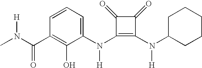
CN(C(C1=C(O)C(N(C2=C(N(C3CCCCC3)[H])C(=O)C2=O)[H])=CC=C1)=O)[H]
